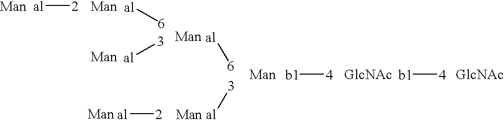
[al][6].[3][al].[b1][4].[b1][4].[al][6].[3][al].[al][2].[al][2]
